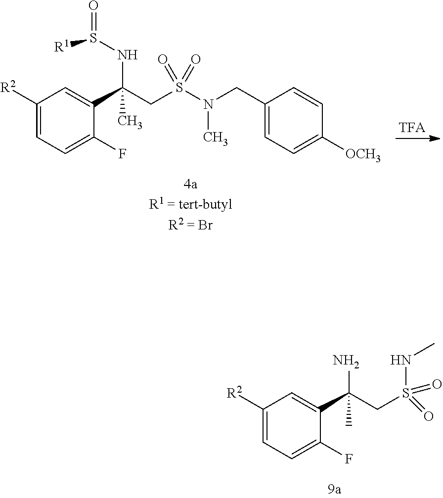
C1([R2])=CC=C(F)C(C(CS(=O)(=O)NC)(N)C)=C1.C1([R2])=CC=C(F)C(C(CS(N(CC2=CC=C([OCH3])C=C2)C)(=O)=O)(NS(=O)[R1])C)=C1
